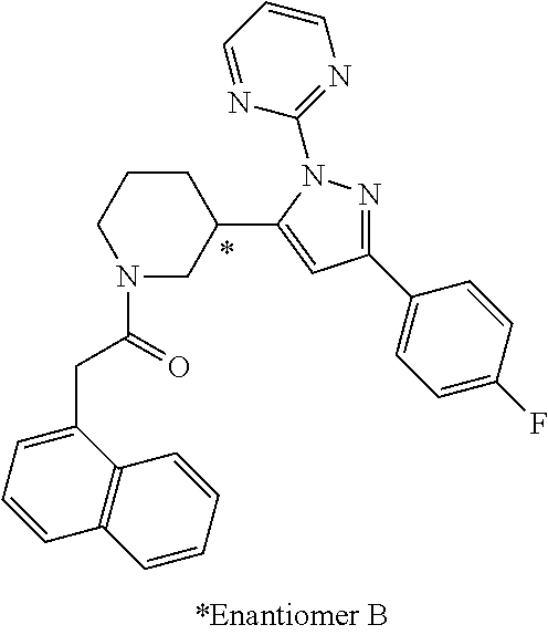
N1(C(=O)CC2=CC=CC3=C2C=CC=C3)CC(C2=CC(C3=CC=C(F)C=C3)=NN2C2=NC=CC=N2)CCC1
